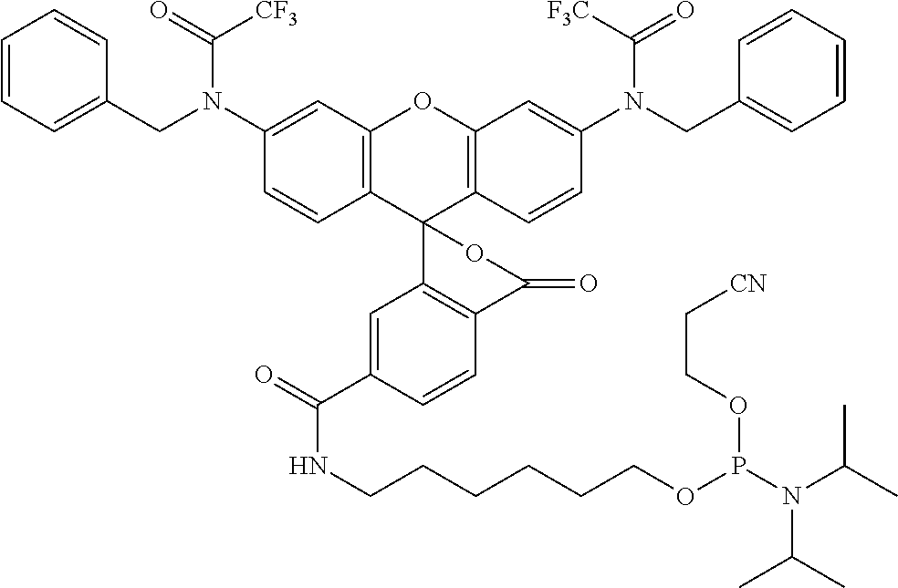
C12=C(C=C(N(CC3=CC=CC=C3)C(=O)[CF3])C=C1)OC1=C(C23C2=C(C=CC(C(=O)NCCCCCCOP(N(C(C)C)C(C)C)OCC[CN])=C2)C(=O)O3)C=CC(N(CC2=CC=CC=C2)C(=O)[F3C])=C1
